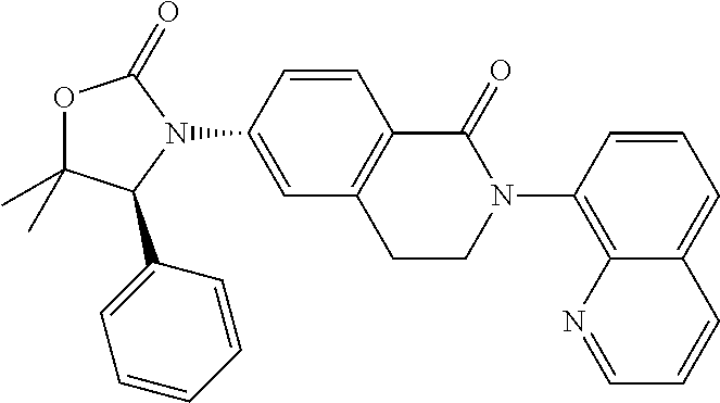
O1C(C)(C)C(C2=CC=CC=C2)N(C2=CC3=C(C=C2)C(=O)N(C2=C4C(=CC=C2)C=CC=N4)CC3)C1=O
